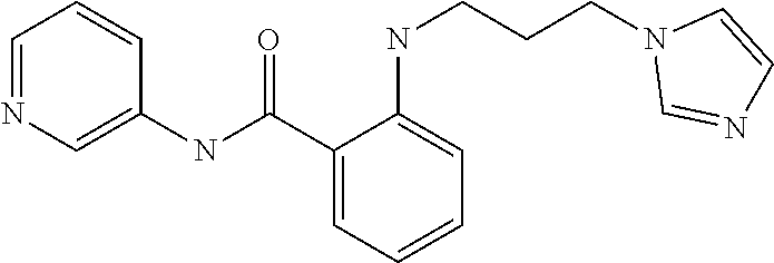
C1=NC=C(NC(C2=CC=CC=C2NCCCN2C=NC=C2)=O)C=C1
